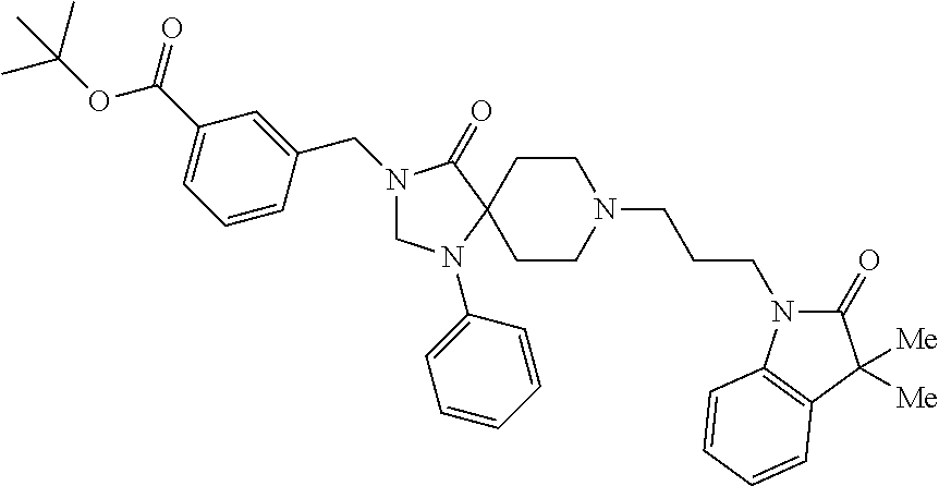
N1(CC2=CC(C(OC(C)(C)C)=O)=CC=C2)CN(C2=CC=CC=C2)C2(C1=O)CCN(CCCN1C(=O)C([Me])([Me])C3=C1C=CC=C3)CC2
